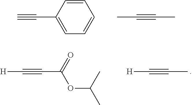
C1=CC(C#C)=CC=C1.CC#CC.[H]C#CC(OC(C)C)=O.[H]C#CC
